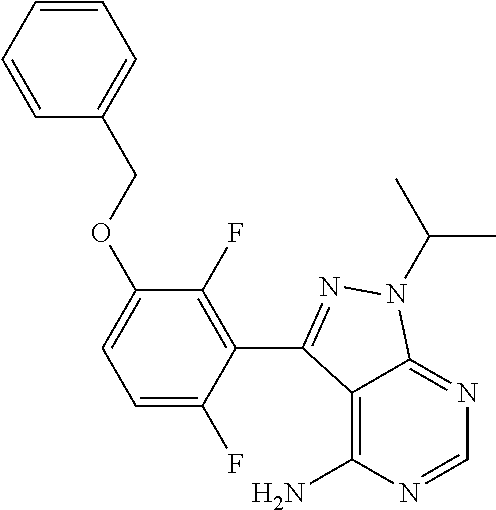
C1=NC(N)=C2C(=N1)N(C(C)C)N=C2C1=C(F)C(OCC2=CC=CC=C2)=CC=C1F
